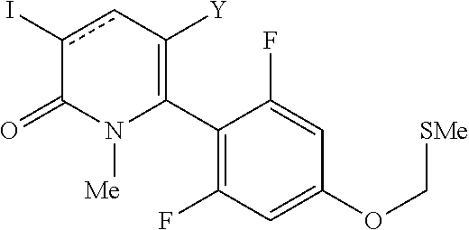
C1(C2=C([Y])cc(I)C(=O)N2[Me])=C(F)C=C(OC[SMe])C=C1F
